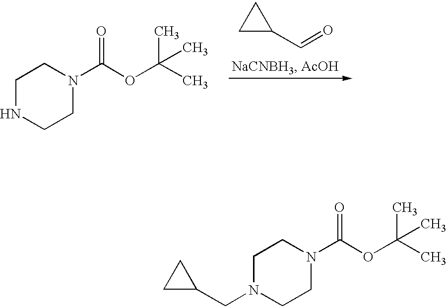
C1N(CC2CC2)CCN(C(OC(C)(C)C)=O)C1.C1NCCN(C(OC(C)(C)C)=O)C1.C1CC1C=O
